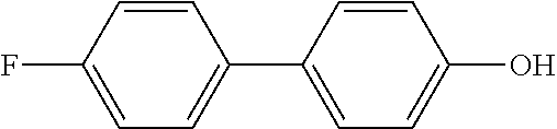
C1=C(F)C=CC(C2=CC=C(O)C=C2)=C1
